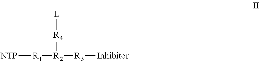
[NTP][R1][R2]([R3][Inhibitor])[R4][L]
